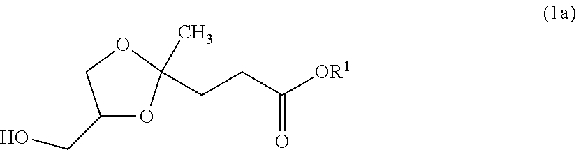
C1(CO)OC(CCC([OR1])=O)(C)OC1
